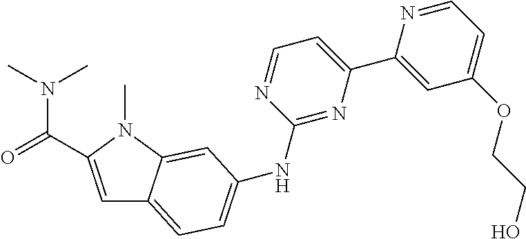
C1=C(C(=O)N(C)C)N(C)C2=CC(NC3=NC(C4=CC(OCCO)=CC=N4)=CC=N3)=CC=C12
